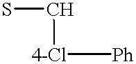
SC[4-Cl][Ph]
